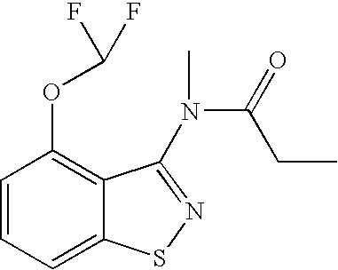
C1=CC=C2C(=C1OC(F)F)C(N(C)C(=O)CC)=NS2
